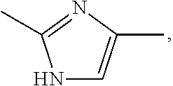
N1C=C(C)N=C1C
